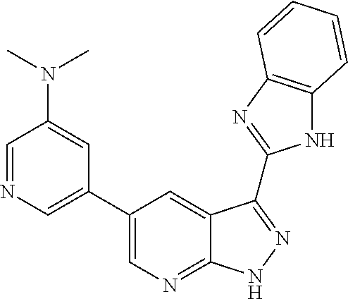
C1=NC=C(C2=CN=C3C(=C2)C(C2=NC4=C(N2)C=CC=C4)=NN3)C=C1N(C)C
